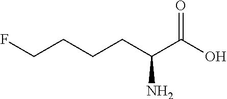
C(C(N)C(O)=O)CCCF
